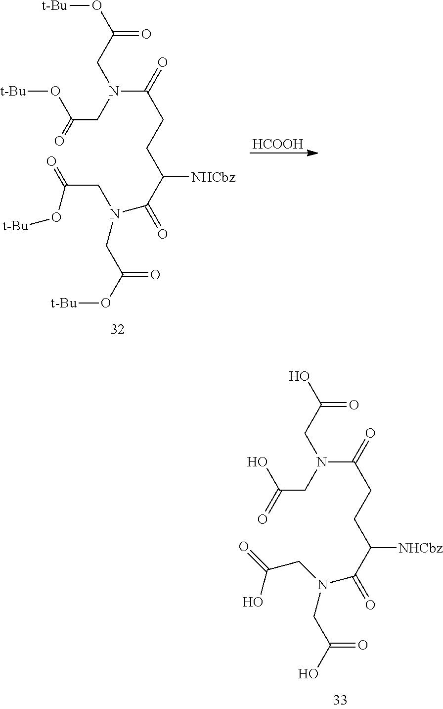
N(C(=O)CCC(C(=O)N(CC(=O)O[t-Bu])CC(O[t-Bu])=O)[NHCbz])(CC(O[t-Bu])=O)CC(O[t-Bu])=O.[HCOOH].N(C(=O)CCC(C(=O)N(CC(=O)O)CC(O)=O)[NHCbz])(CC(O)=O)CC(O)=O
